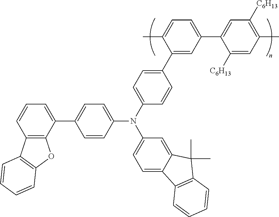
C12=C(C(C3=CC=C(N(C4=CC=C(C5=CC(C6=CC([C6H13])=C(C)C=C6[C6H13])=CC=C5C)C=C4)C4=CC=C5C(=C4)C(C)(C)C4=C5C=CC=C4)C=C3)=CC=C1)OC1=C2C=CC=C1
